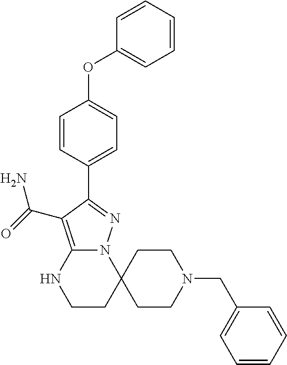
C1=CC=CC(OC2=CC=C(C3=NN4C(=C3C(=O)N)NCCC43CCN(CC4=CC=CC=C4)CC3)C=C2)=C1
